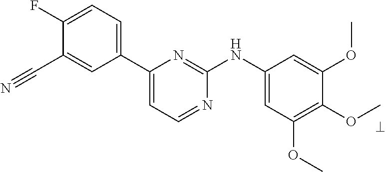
C1(C2=CC=NC(NC3=CC(OC)=C(OC)C(OC)=C3)=N2)=CC=C(F)C(C#N)=C1
